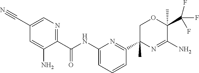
C1(C#N)=CN=C(C(NC2=CC=CC(C3(C)N=C(N)C(C(F)(F)F)(C)OC3)=N2)=O)C(N)=C1
